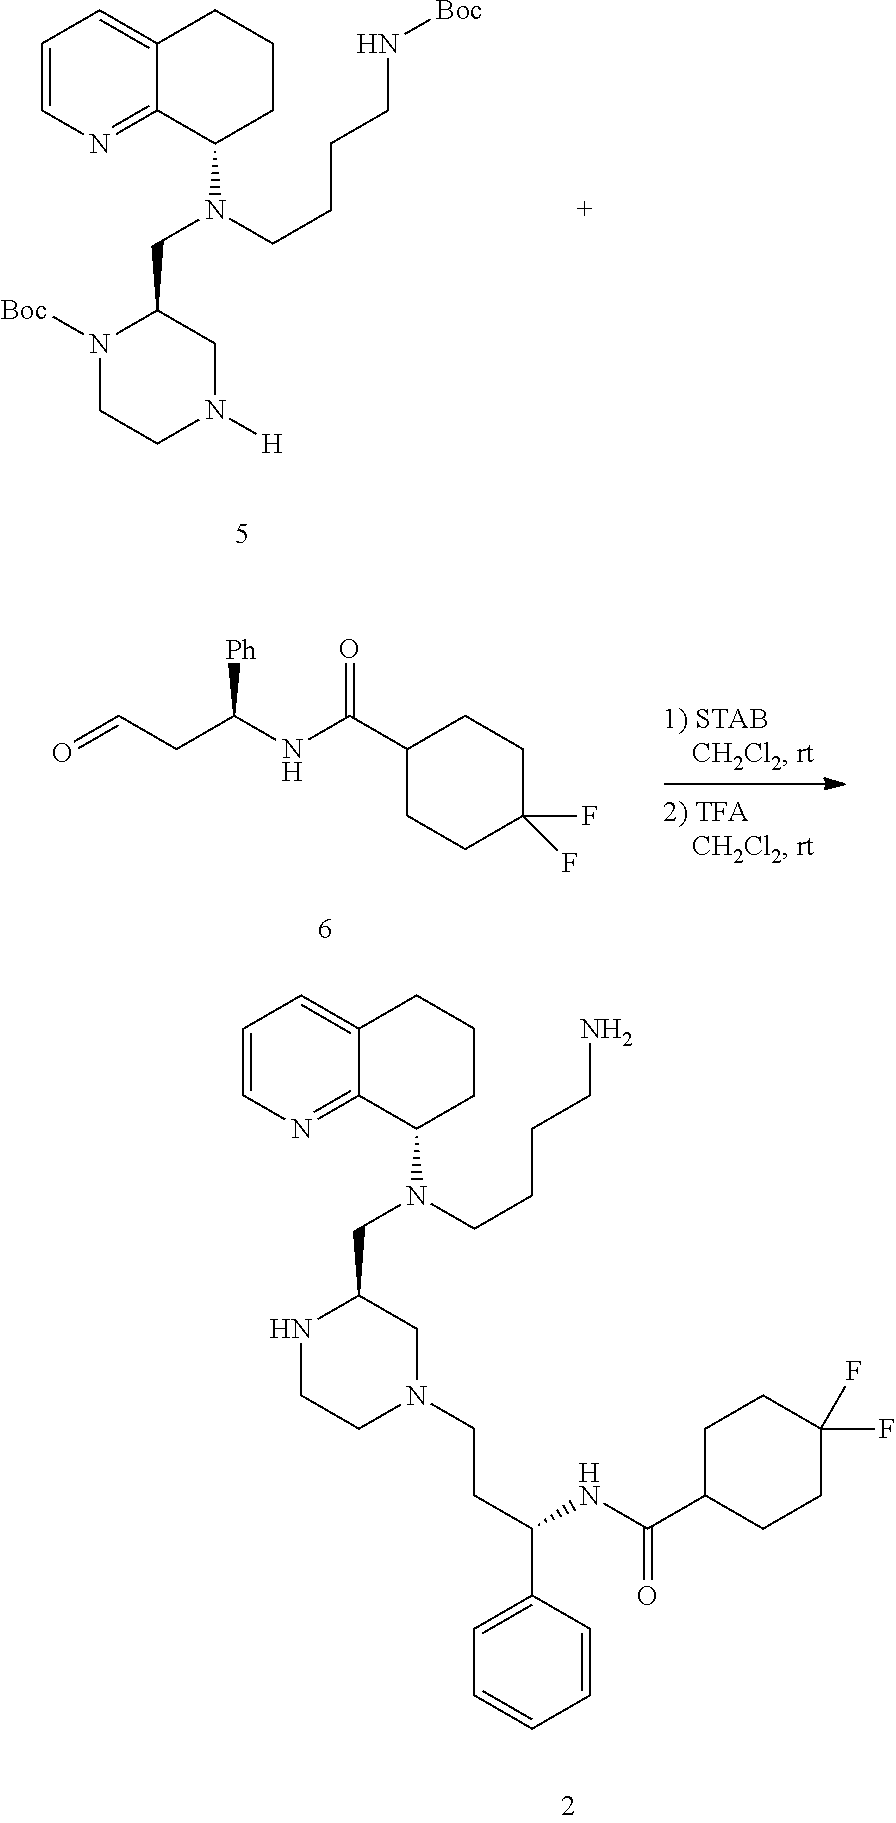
C1=CN=C2C(=C1)CCCC2N(CCCCN[Boc])CC1N([Boc])CCN([H])C1.O=CCC(NC(C1CCC(F)(F)CC1)=O)[Ph].C1=CN=C2C(=C1)CCCC2N(CC1NCCN(CCC(C2=CC=CC=C2)NC(C2CCC(F)(F)CC2)=O)C1)CCCCN
